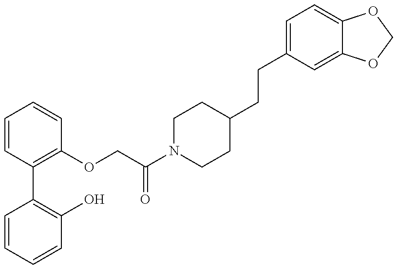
C1=CC=CC(O)=C1C1=C(OCC(N2CCC(CCC3=CC=C4C(=C3)OCO4)CC2)=O)C=CC=C1
